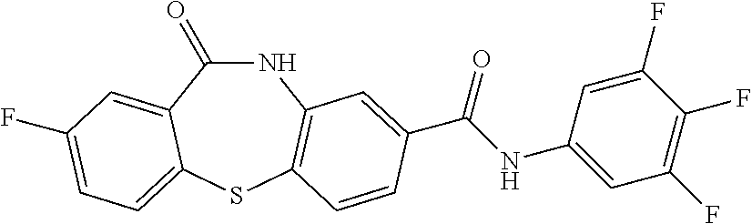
N1C(=O)C2=CC(F)=CC=C2SC2=C1C=C(C(NC1=CC(F)=C(F)C(F)=C1)=O)C=C2
